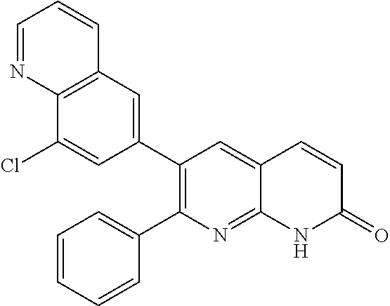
C12=C(C=C(C3=C(C4=CC=CC=C4)N=C4C(=C3)C=CC(=O)N4)C=C1Cl)C=CC=N2
